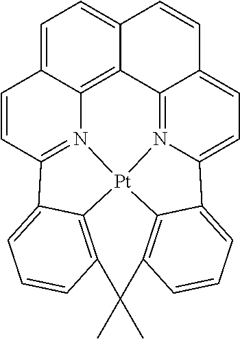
C1=C2C3=C4C(=C1)C=CC1=CC=C5N(=C41)[Pt]14N3=C(C=C2)C2=CC=CC(=C12)C(C)(C)C1=C4C5=CC=C1
